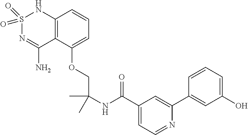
C(COC1=CC=CC2=C1C(N)=NS(=O)(=O)N2)(C)(C)NC(C1=CC=NC(C2=CC(O)=CC=C2)=C1)=O
